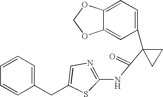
C1=C2C(=CC(C3(C(=O)NC4=NC=C(CC5=CC=CC=C5)S4)CC3)=C1)OCO2
